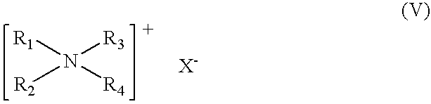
N([R4])([R2])([R3])[R1]
